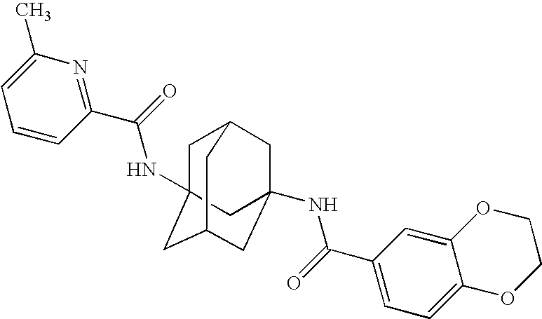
C1C2(NC(C3=NC(C)=CC=C3)=O)CC3CC(NC(=O)C4=CC=C5C(=C4)OCCO5)(CC1C3)C2
